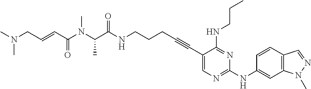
C(N(C(C(NCCCC#CC1=CN=C(NC2=CC3=C(C=C2)C=NN3C)N=C1NCCC)=O)C)C)(C=CCN(C)C)=O
